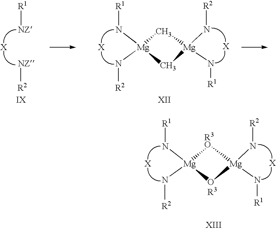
[R1][NZ].[NZ][R2].[R1]N[Mg]1(N[R2])C[Mg](N[R2])(N[R1])C1.[R1]N[Mg]1(N[R2])[R3O][Mg](N[R2])(N[R1])[OR3]1
